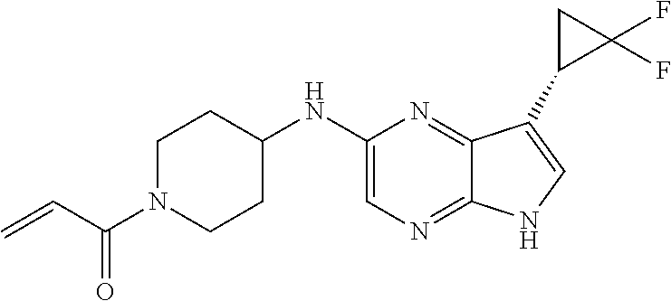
C12=NC=C(NC3CCN(C(C=C)=O)CC3)N=C1C(C1C(F)(F)C1)=CN2
